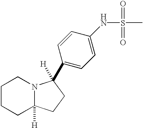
C1CCC2([H])N(C1)C(C1=CC=C(NS(C)(=O)=O)C=C1)([H])CC2
